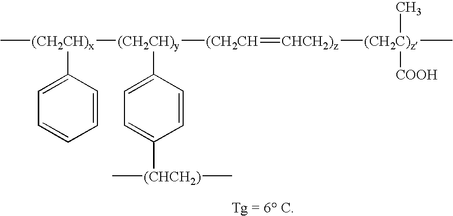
C[(CH2CH)x]([(CH2CH)y]([(CH2CH]=[CHCH2)z][(CH2C)z]([COOH])(C)C)C1=CC=C([(CHCH2)](C)C)C=C1)C1=CC=CC=C1
